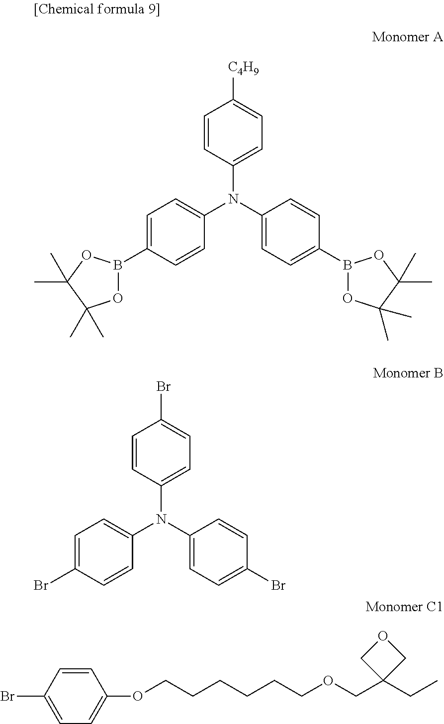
C1=CC(N(C2=CC=C(B3OC(C)(C)C(C)(C)O3)C=C2)C2=CC=C(B3OC(C)(C)C(C)(C)O3)C=C2)=CC=C1[C4H9].C1=CC(N(C2=CC=C(Br)C=C2)C2=CC=C(Br)C=C2)=CC=C1Br.C1(OCCCCCCOCC2(CC)COC2)=CC=C(Br)C=C1
